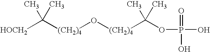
[(CH2)4](O[(CH2)4]C(OP(O)(O)=O)(C)C)C(C)(C)[HOCH2]
